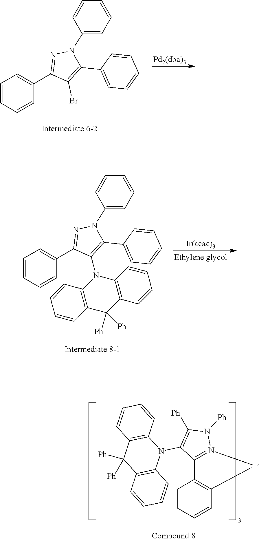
C1=CC=CC(C2=NN(C3=CC=CC=C3)C(C3=CC=CC=C3)=C2Br)=C1.C1=CC=CC(C2=NN(C3=CC=CC=C3)C(C3=CC=CC=C3)=C2N2C3=C(C([Ph])([Ph])C4=C2C=CC=C4)C=CC=C3)=C1.N1(C2=C([Ph])N([Ph])N3=C2C2=C(C=CC=C2)[Ir]3)C2=C(C([Ph])([Ph])C3=C1C=CC=C3)C=CC=C2
